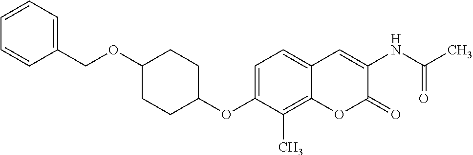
C1(OC2=CC=C3C(=C2C)OC(=O)C(NC(C)=O)=C3)CCC(OCC2=CC=CC=C2)CC1
